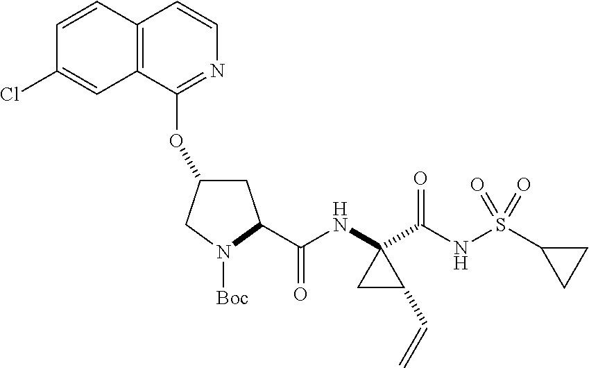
C1C(OC2=NC=CC3=C2C=C(Cl)C=C3)CN([Boc])C1C(NC1(C(NS(C2CC2)(=O)=O)=O)CC1C=C)=O
